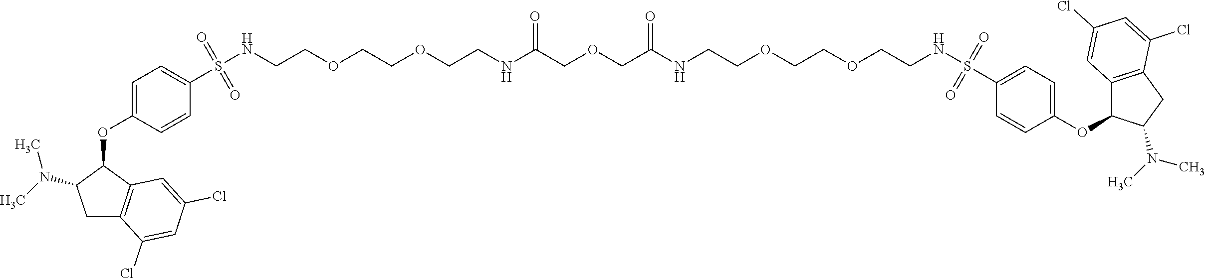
O(CC(NCCOCCOCCNS(C1=CC=C(OC2C3=C(CC2N(C)C)C(Cl)=CC(Cl)=C3)C=C1)(=O)=O)=O)CC(NCCOCCOCCNS(C1=CC=C(OC2C(N(C)C)CC3=C2C=C(Cl)C=C3Cl)C=C1)(=O)=O)=O
